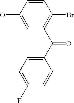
C1(C(C2=CC=C(F)C=C2)=O)=C(Br)C=CC(O)=C1
